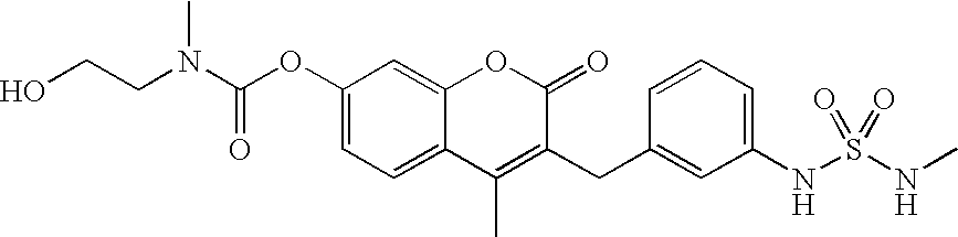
C1(OC(N(CCO)C)=O)=CC=C2C(=C1)OC(=O)C(CC1=CC(NS(NC)(=O)=O)=CC=C1)=C2C
